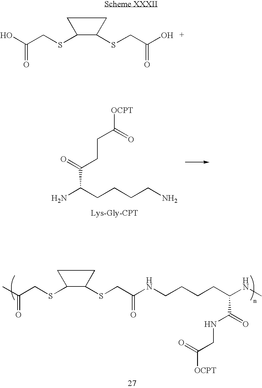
OC(CSC1C(SCC(O)=O)CC1)=O.NC(CCCCN)C(=O)CCC([OCPT])=O.CC(CSC1C(SCC(NCCCCC(NC)C(=O)NCC(=O)[OCPT])=O)CC1)=O
